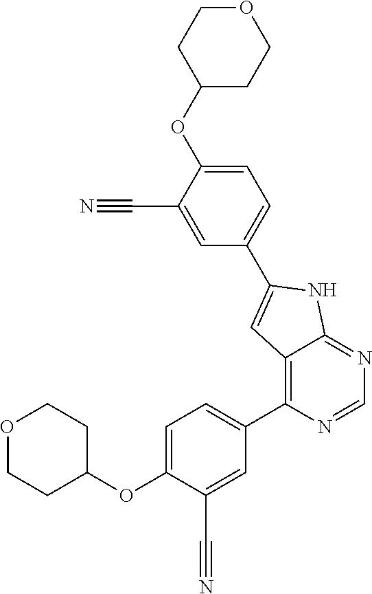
O1CCC(OC2=CC=C(C3=C4C(=NC=N3)NC(C3=CC=C(OC5CCOCC5)C(C#N)=C3)=C4)C=C2C#N)CC1
